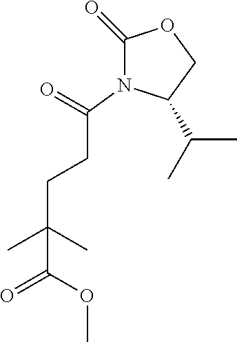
C1(=O)N(C(=O)CCC(C)(C)C(OC)=O)C(C(C)C)CO1
